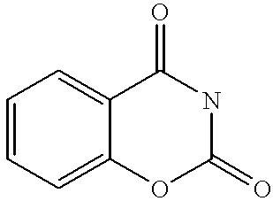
C1=CC=C2C(=C1)C(=O)NC(=O)O2
